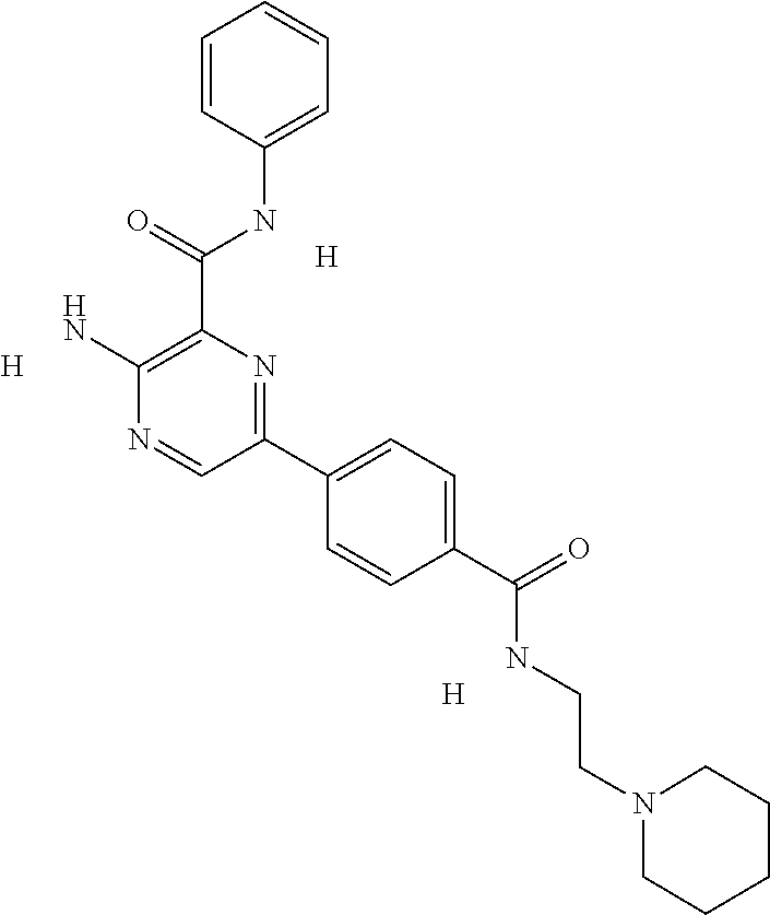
C1=CC(NC(=O)C2=C(N)N=CC(C3=CC=C(C(=O)NCCN4CCCCC4)C=C3)=N2)=CC=C1.[H].[H].[H]
